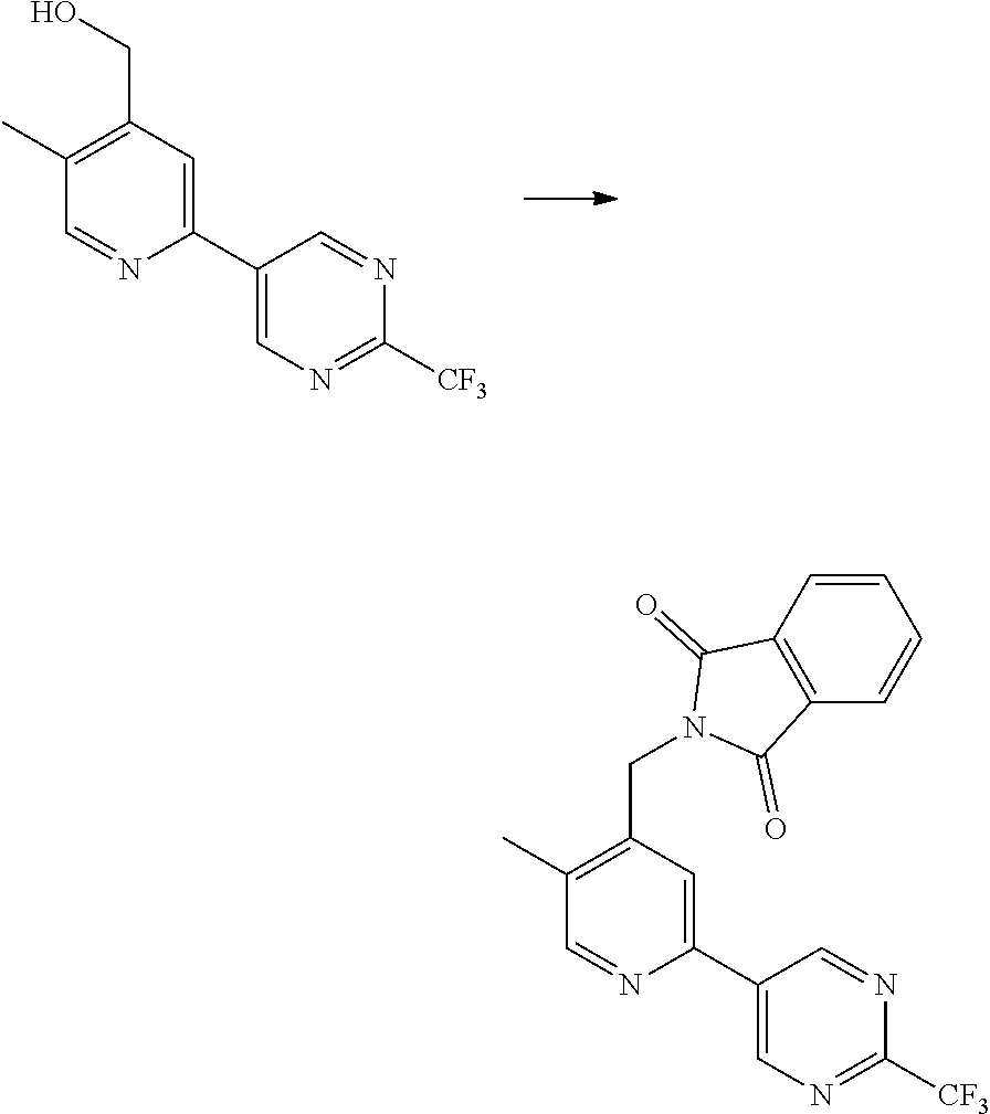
C1(C2=CN=C([CF3])N=C2)=CC(CO)=C(C)C=N1.C1(C2=CN=C([CF3])N=C2)=CC(CN2C(=O)C3=C(C2=O)C=CC=C3)=C(C)C=N1
